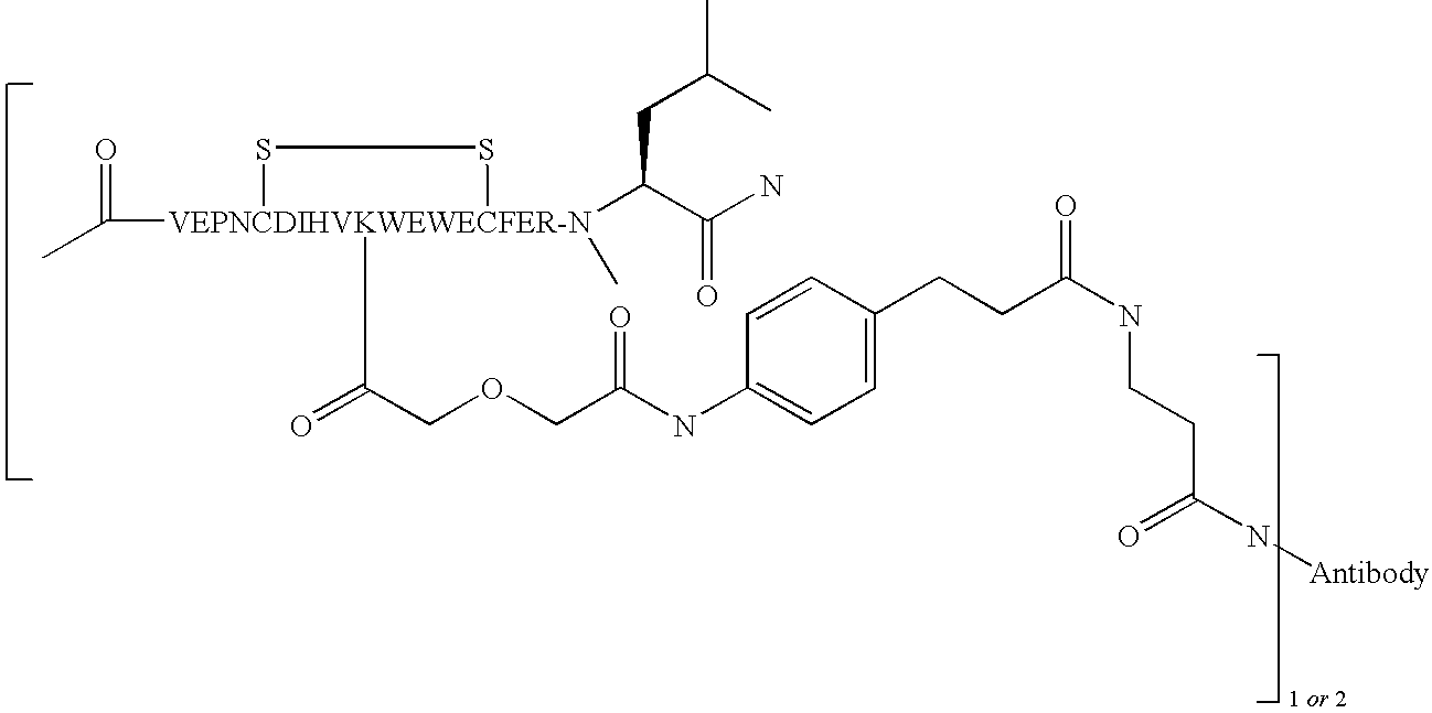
CC([VEPNCDIHVKWEWECFER-N]1(C(COCC(NC2=CC=C(CCC(NCCC(N[Antibody])=O)=O)C=C2)=O)=O)(C(C(N)=O)CC(C)C)(C)SS1)=O
